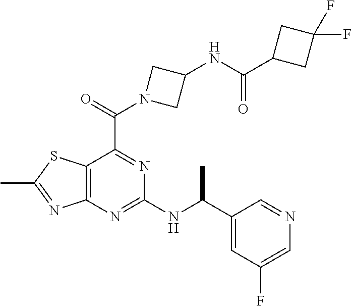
C12=C(N=C(NC(C3=CC(F)=CN=C3)C)N=C1C(=O)N1CC(NC(C3CC(F)(F)C3)=O)C1)N=C(C)S2
